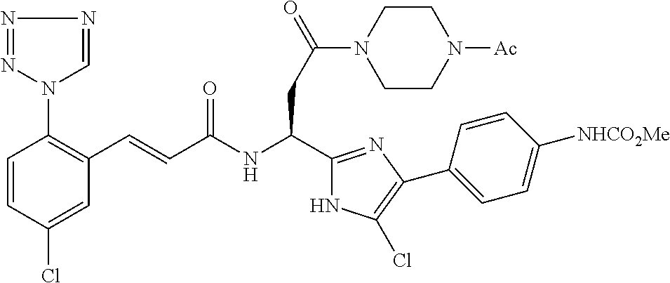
C1=CC(Cl)=CC(C=CC(NC(C2=NC(C3=CC=C([NHCO2Me])C=C3)=C(Cl)N2)CC(=O)N2CCN([Ac])CC2)=O)=C1N1N=NN=C1
